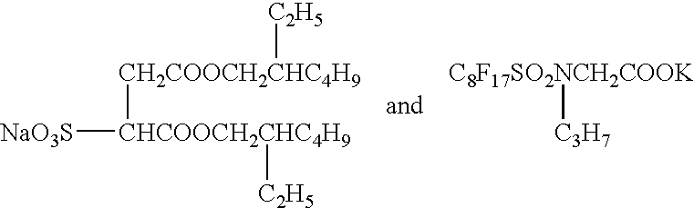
[NaO3S][CHCOOCH2CHC4H9]([CH2COOCH2CHC4H9][C2H5])[C2H5].[C8F17SO2NCH2COOK][C3H7]
